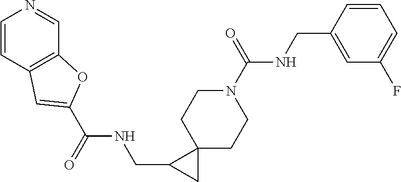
C1=CC2=C(C=N1)OC(C(NCC1CC13CCN(C(NCC1=CC(F)=CC=C1)=O)CC3)=O)=C2
